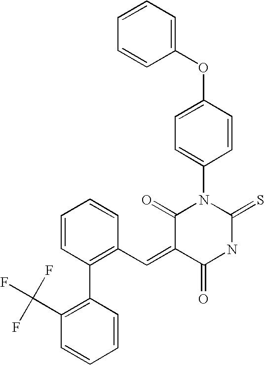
C1=CC=CC(OC2=CC=C(N3C(=O)C(=CC4=C(C5=C(C(F)(F)F)C=CC=C5)C=CC=C4)C(=O)NC3=S)C=C2)=C1
